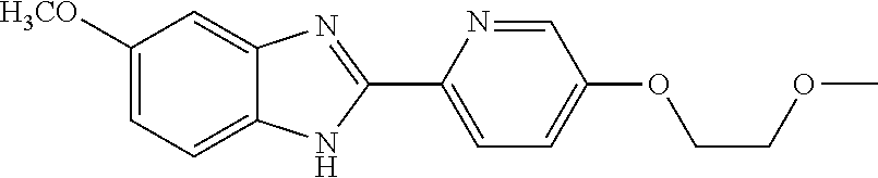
C1([H3CO])=CC=C2C(=C1)N=C(C1=CC=C(OCCOC)C=N1)N2
